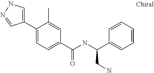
C1=C(C2=CC=C(C(=O)NC(C3=CC=CC=C3)CN)C=C2C)C=NN1
